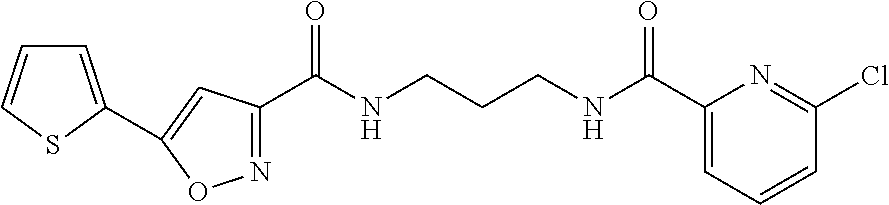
N1=C(C(NCCCNC(C2=CC=CC(Cl)=N2)=O)=O)C=C(C2=CC=CS2)O1
